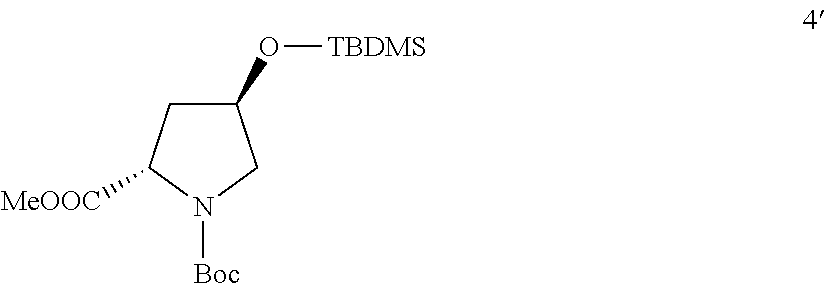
C1(O[TBDMS])CC([MeOOC])N([Boc])C1
